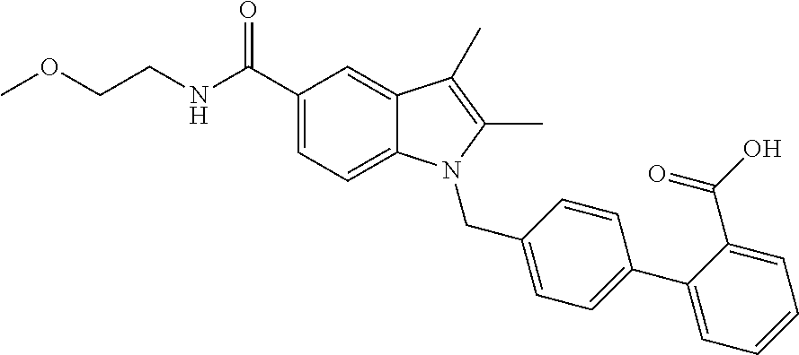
C(NC(C1=CC=C2C(=C1)C(C)=C(C)N2CC1=CC=C(C2=CC=CC=C2C(=O)O)C=C1)=O)COC
